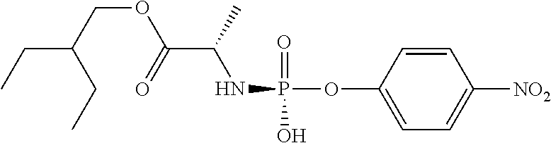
O(P(NC(C(=O)OCC(CC)CC)C)(=O)O)C1=CC=C([NO2])C=C1
